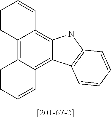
C1=CC=CC2=C3C(=C4C(=C12)C=CC=C4)NC1=C3C=CC=C1
